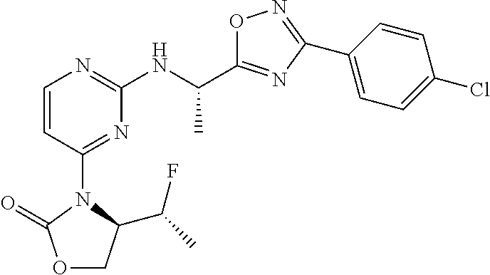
O1C(C(NC2=NC=CC(N3C(C(C)F)COC3=O)=N2)C)=NC(C2=CC=C(Cl)C=C2)=N1
